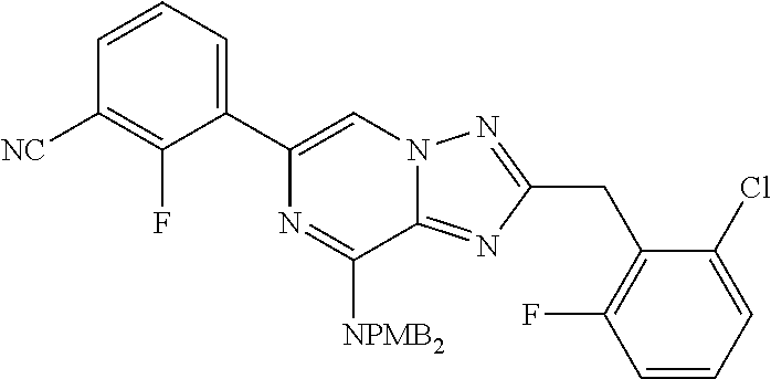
C1(C2=CC=CC([NC])=C2F)=CN2C(=NC(CC3=C(F)C=CC=C3Cl)=N2)C([NPMB2])=N1
